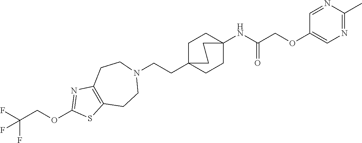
C1C2(CCN3CCC4=C(CC3)SC(OCC(F)(F)F)=N4)CCC(NC(COC3=CN=C(C)N=C3)=O)(C1)CC2
